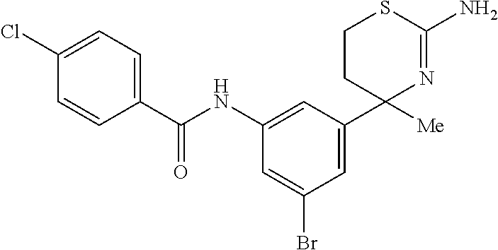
C1(C2([Me])N=C(N)SCC2)=CC(Br)=CC(NC(C2=CC=C(Cl)C=C2)=O)=C1
